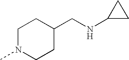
C1N(C)CCC(CNC2CC2)C1
